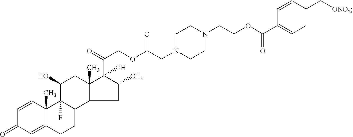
C1=CC2(C)C(=CC1=O)CCC1C3C(C)(CC(O)C21F)C(C(COC(CN1CCN(CCOC(C2=CC=C(C[ONO2])C=C2)=O)CC1)=O)=O)(O)C(C)C3
